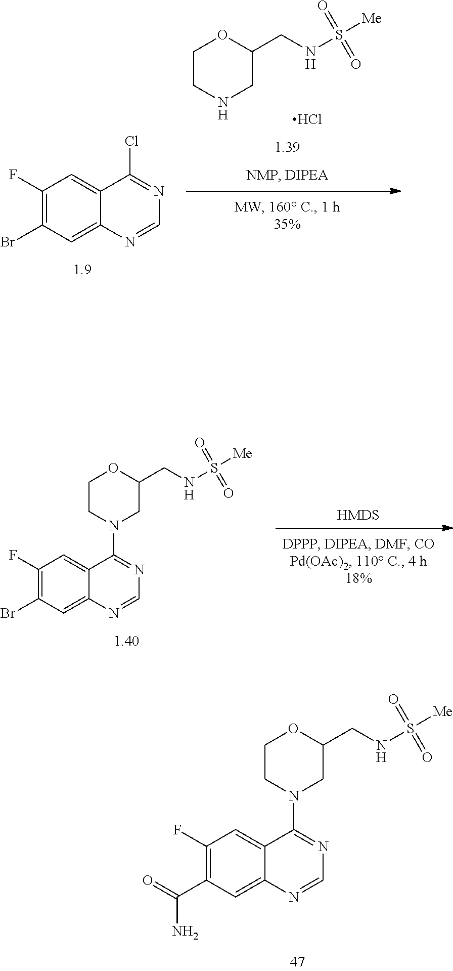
C1(N2CC(CNS([Me])(=O)=O)OCC2)=NC=NC2=CC(C(=O)N)=C(F)C=C12.O1C(CNS([Me])(=O)=O)CNCC1.Cl.ClC1=NC=NC2=CC(Br)=C(F)C=C12.[HMDS].C1(N2CC(CNS([Me])(=O)=O)OCC2)=NC=NC2=CC(Br)=C(F)C=C12
